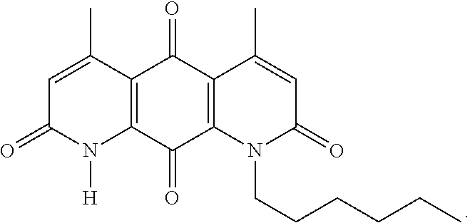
C12=C(C(=O)C3=C(C1=O)C(C)=CC(=O)N3CCCCCC)N([H])C(=O)C=C2C
